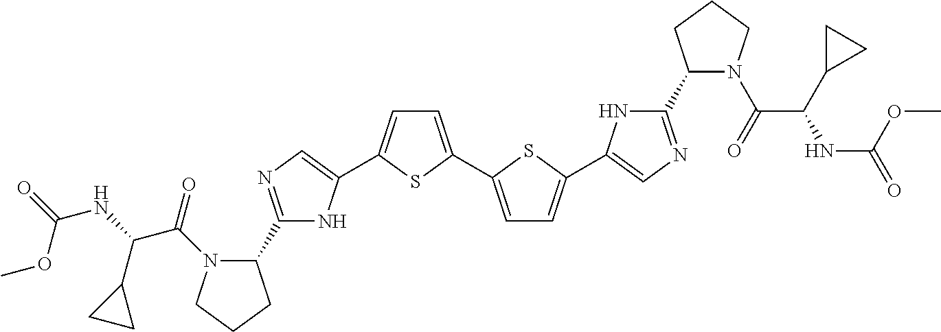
C1(C2=NC=C(C3=CC=C(C4=CC=C(C5=CN=C(C6N(C(=O)C(C7CC7)NC(=O)OC)CCC6)N5)S4)S3)N2)N(C(C(NC(=O)OC)C2CC2)=O)CCC1
